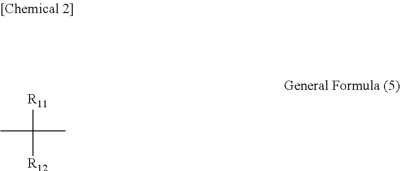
CC([R11])([R12])C
